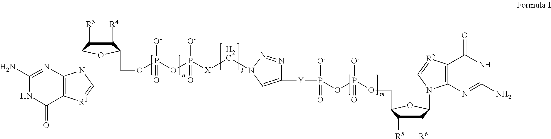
C1(N)=NC2=C(C(=O)N1)[R1]=CN2C1C([R3])C([R4])C(COP(OP([X]CN2N=NC([Y]P(OP(OCC3C([R5])C([R6])C(N4C5=C([R2]=C4)C(=O)NC(N)=N5)O3)(=O)[O-])(=O)[O-])=C2)([O-])=O)([O-])=O)O1
